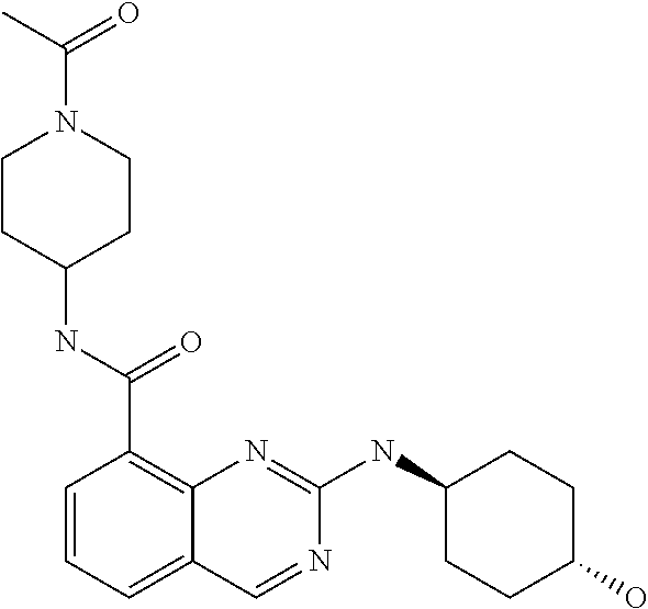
C1=CC=C2C(=C1C(NC1CCN(C(C)=O)CC1)=O)N=C(NC1CCC(O)CC1)N=C2
